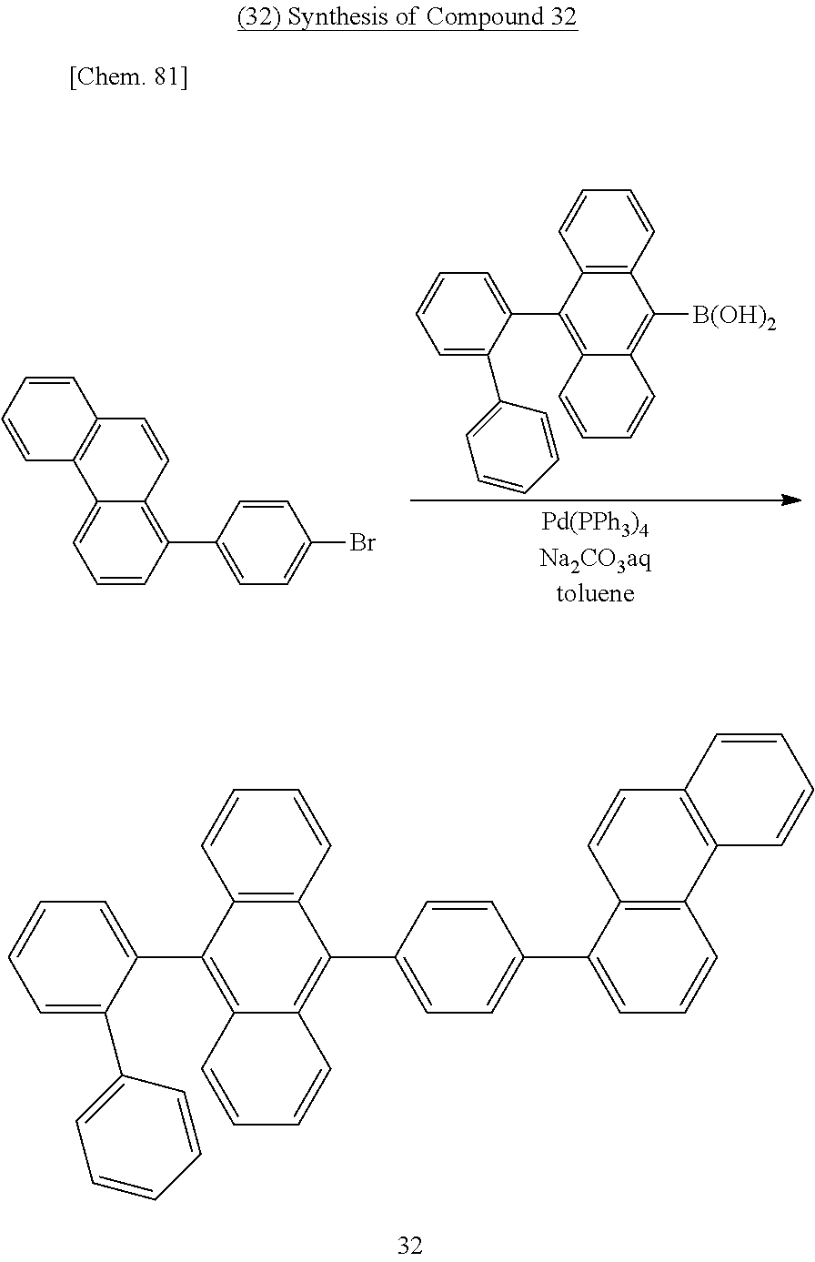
C12=C(C=CC=C1)C([B(OH)2])=C1C(=C2C2=CC=CC=C2C2=CC=CC=C2)C=CC=C1.[Pd(PPh3)4Na2CO3aqtoluene].C1=CC(C2=CC=C(Br)C=C2)=C2C(=C1)C1=C(C=C2)C=CC=C1.C12=C(C=CC=C1)C(C1=CC=C(C3=CC=CC4=C3C=CC3=C4C=CC=C3)C=C1)=C1C(=C2C2=CC=CC=C2C2=CC=CC=C2)C=CC=C1
